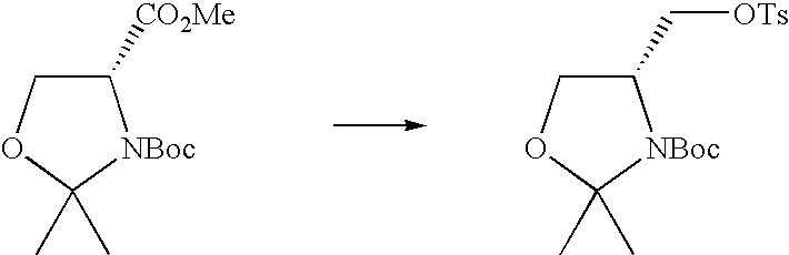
C1([CO2Me])COC(C)(C)[NBoc]1.C1(C[OTs])COC(C)(C)[NBoc]1
